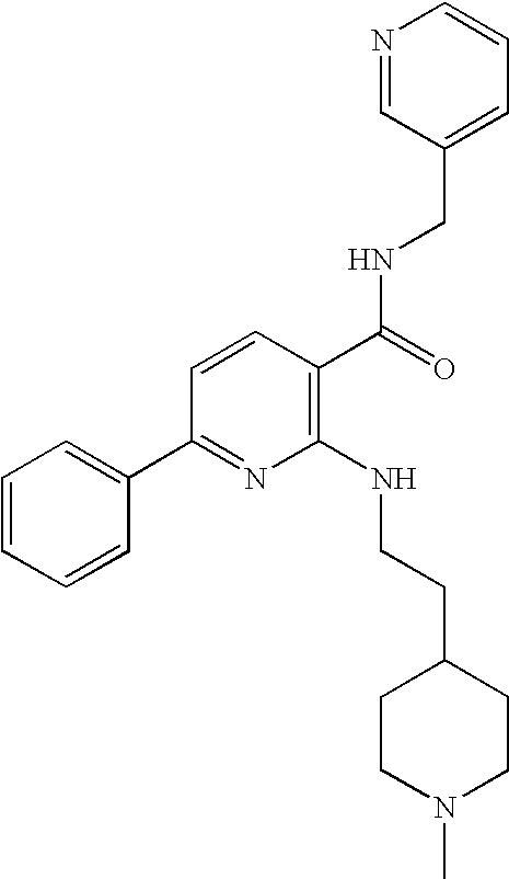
C1=CC=CC(C2=NC(NCCC3CCN(C)CC3)=C(C(=O)NCC3=CC=CN=C3)C=C2)=C1
